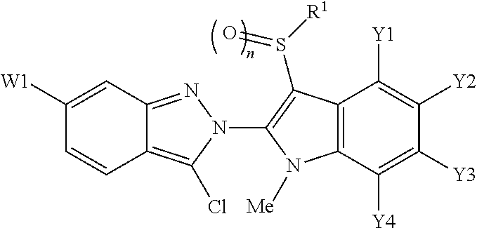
C1([W1])=CC2=NN(C3=C(S(=O)[R1])C4=C(C([Y4])=C([Y3])C([Y2])=C4[Y1])N3[Me])C(Cl)=C2C=C1
